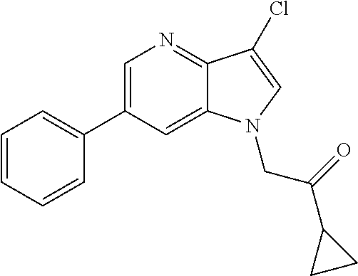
C1=C(C2=CC=CC=C2)C=C2C(=N1)C(Cl)=CN2CC(C1CC1)=O
